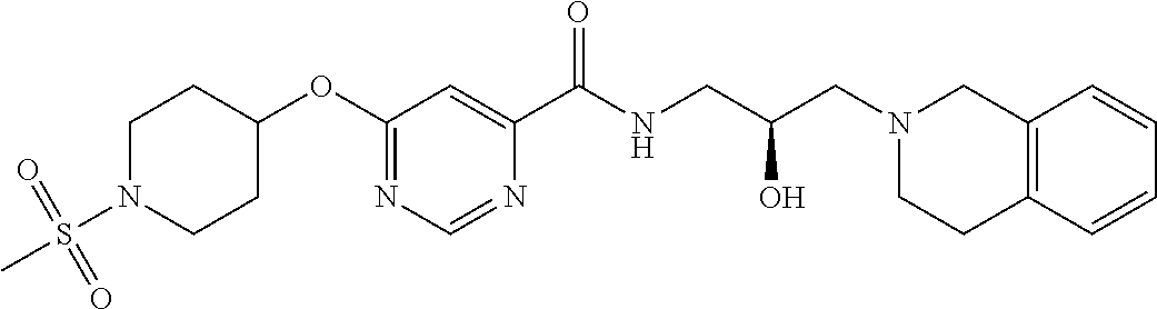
C1(OC2CCN(S(C)(=O)=O)CC2)=NC=NC(C(NCC(CN2CCC3=C(C2)C=CC=C3)O)=O)=C1
